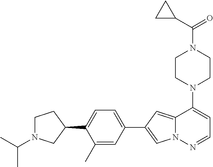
N1(C2=CC=NN3C2=CC(C2=CC=C(C4CCN(C(C)C)C4)C(C)=C2)=C3)CCN(C(=O)C2CC2)CC1
